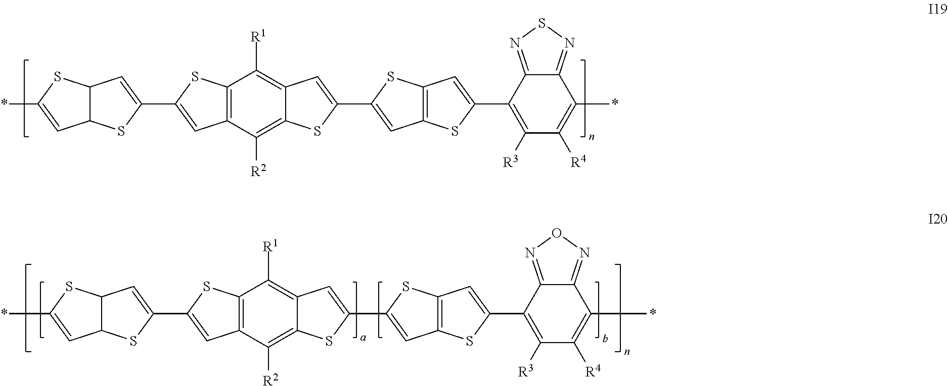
C12C(SC(C3=CC4=C(S3)C([R1])=C3C(=C4[R2])SC(C4=CC5=C(S4)C=C(C4=C([R3])C([R4])=C(*)C6=NSN=C64)S5)=C3)=C1)C=C(*)S2.C12C(SC(C3=CC4=C(S3)C([R1])=C3C(=C4[R2])SC(C4=CC5=C(S4)C=C(C4=C([R3])C([R4])=C(*)C6=NON=C64)S5)=C3)=C1)C=C(*)S2
